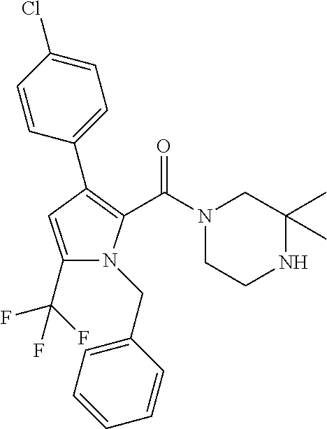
C1(C(F)(F)F)=CC(C2=CC=C(Cl)C=C2)=C(C(N2CCNC(C)(C)C2)=O)N1CC1=CC=CC=C1
